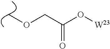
COCC(O[W23])=O
